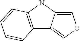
N1C2=C(C3=COC=C13)C=CC=C2
